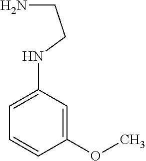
C1(NCCN)=CC=CC(OC)=C1
